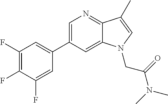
C1=C(C2=CC(F)=C(F)C(F)=C2)C=C2C(=N1)C(C)=CN2CC(=O)N(C)C
